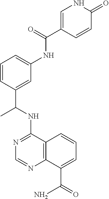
N1=C(NC(C2=CC(NC(C3=CNC(=O)C=C3)=O)=CC=C2)C)C2=C(N=C1)C(C(=O)N)=CC=C2
